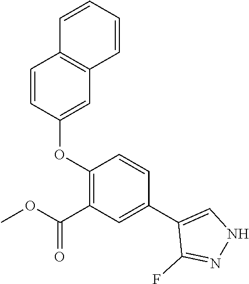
O(C1=C(C(OC)=O)C=C(C2=CNN=C2F)C=C1)C1=CC2=C(C=C1)C=CC=C2
